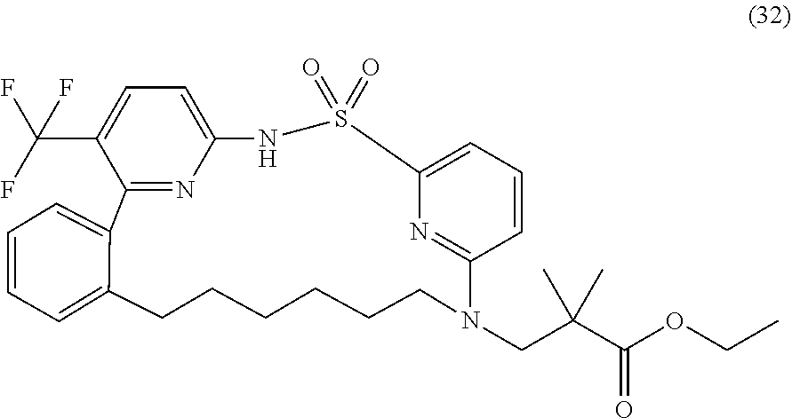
C12=CC=CC=C1CCCCCCN(CC(C(OCC)=O)(C)C)C1=NC(=CC=C1)S(=O)(=O)NC1=CC=C(C(F)(F)F)C2=N1
